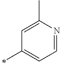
C1=NC(C)=CC(C)=C1
